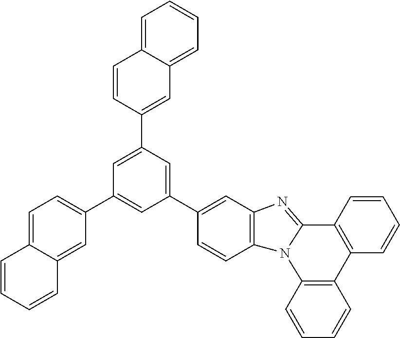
C1=CC2=C(C=C1)N1C(=NC3=C1C=CC(C1=CC(C4=CC5=CC=CC=C5C=C4)=CC(C4=CC=C5C(=C4)C=CC=C5)=C1)=C3)C1=C2C=CC=C1
